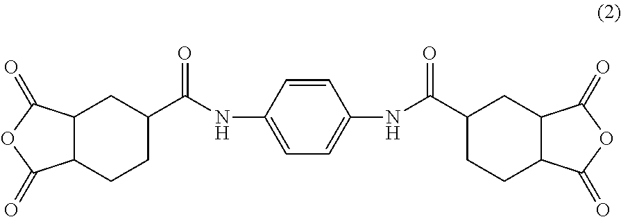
C12C(CCC(C(=O)NC3=CC=C(NC(C4CCC5C(C4)C(=O)OC5=O)=O)C=C3)C1)C(=O)OC2=O
